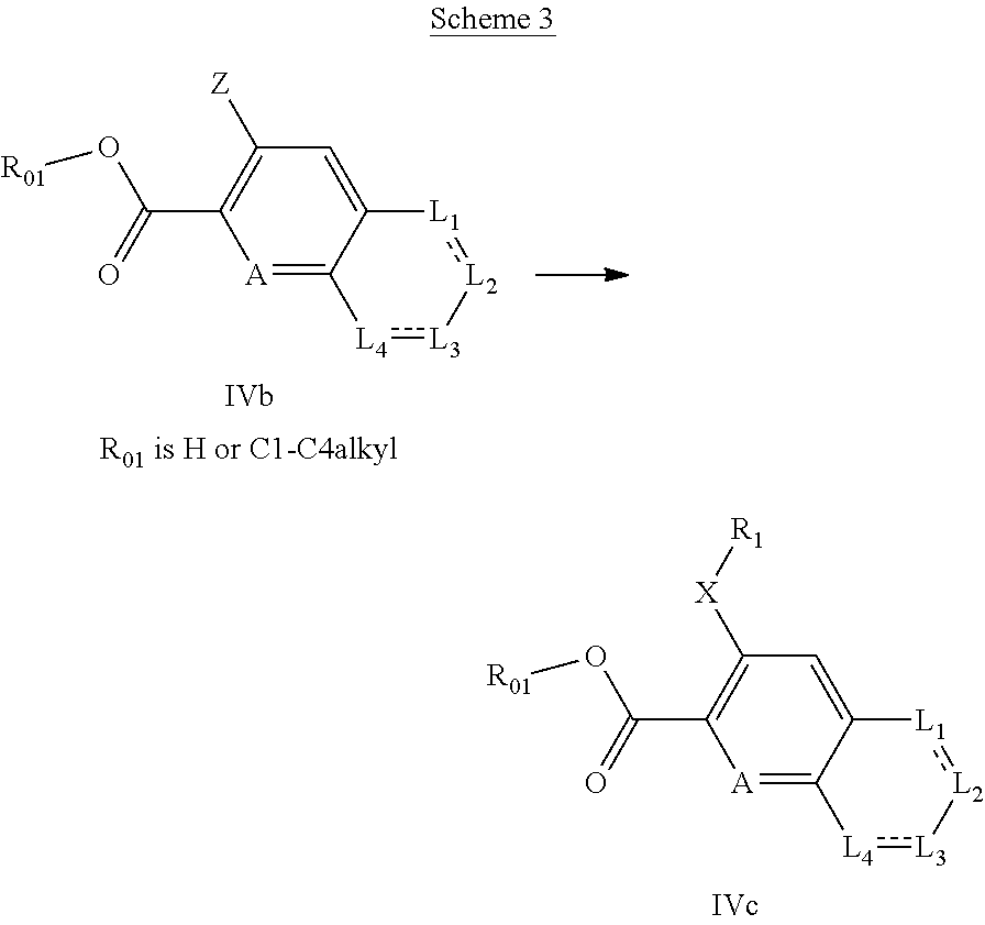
O=C(O[R01])C1=C([X][R1])C=C2C(=[A]1)[L4]:[L3][L2]:[L1]2.O=C(O[R01])C1=C([Z])C=C2C(=[A]1)[L4]:[L3][L2]:[L1]2
